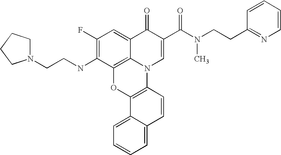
C12=C3C(=CC(F)=C1NCCN1CCCC1)C(=O)C(C(=O)N(C)CCC1=NC=CC=C1)=CN3C1=C(O2)C2=CC=CC=C2C=C1
